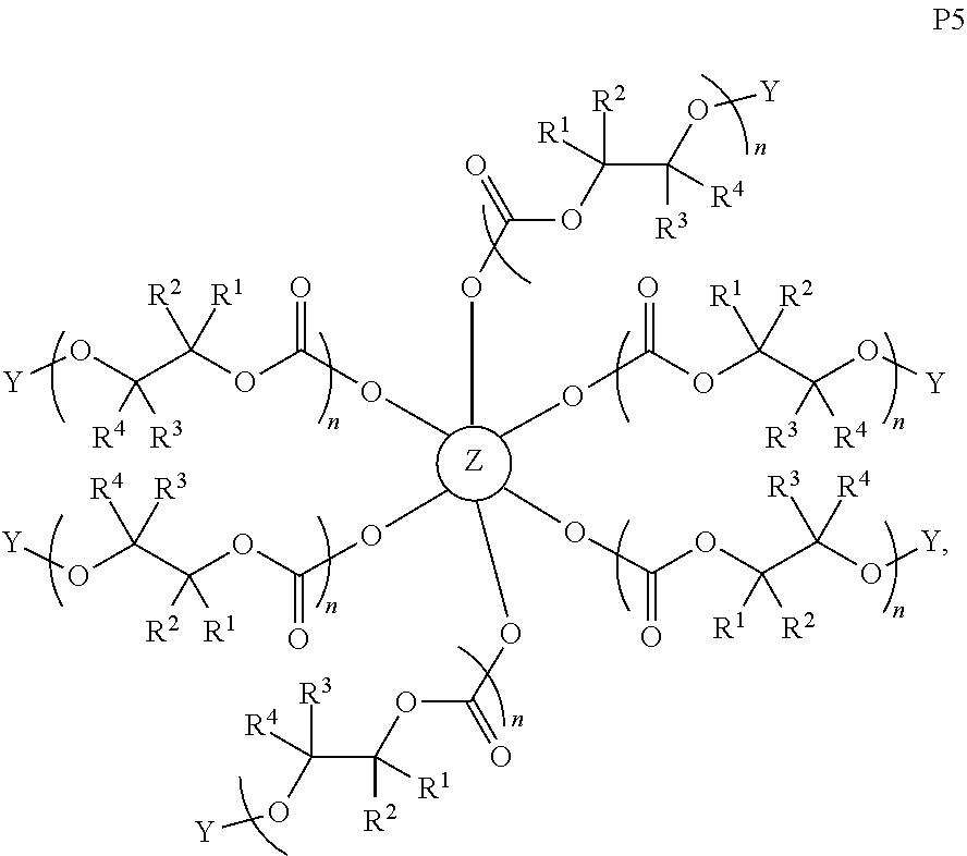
[Z].O(C(=O)OC(C([R3])([R4])O[Y])([R2])[R1])C.O(C(OC(C(O[Y])([R3])[R4])([R1])[R2])=O)C.COC(=O)OC(C([R3])([R4])O[Y])([R2])[R1].C(OC(C(O[Y])([R3])[R4])([R1])[R2])(=O)OC.C(OC(C(O[Y])([R3])[R4])([R1])[R2])(=O)OC.C(OC(C(O[Y])([R3])[R4])([R1])[R2])(=O)OC
